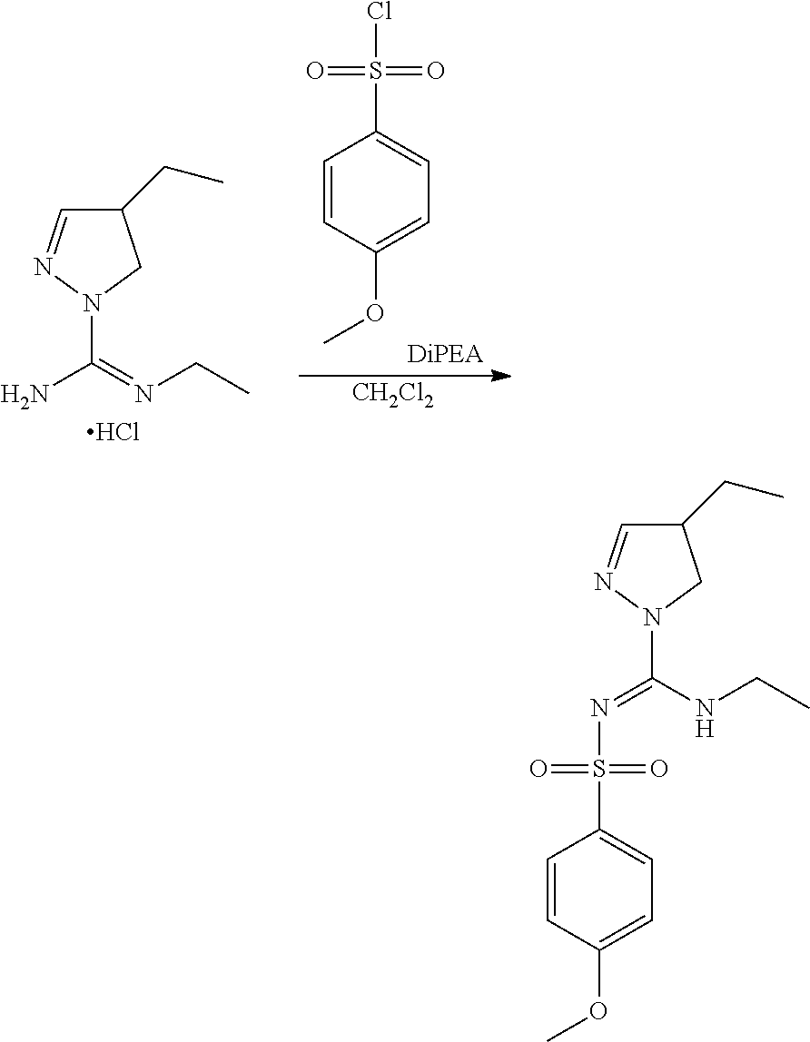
C1(CC)C=NN(C(=NCC)N)C1.Cl.C1=CC(OC)=CC=C1S(Cl)(=O)=O.[CH2Cl2].C1=CC(OC)=CC=C1S(N=C(NCC)N1N=CC(CC)C1)(=O)=O
